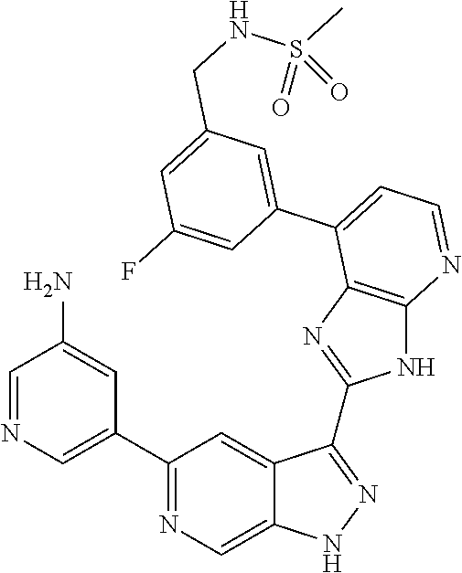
C1=NC=C(C2=NC=C3C(=C2)C(C2=NC4=C(N2)N=CC=C4C2=CC(CNS(C)(=O)=O)=CC(F)=C2)=NN3)C=C1N
